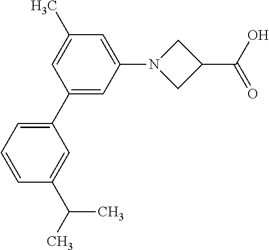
C1=CC=C(C2=CC(N3CC(C(O)=O)C3)=CC(C)=C2)C=C1C(C)C
